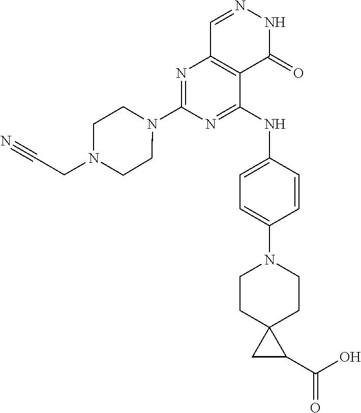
N1=C(NC2=CC=C(N3CCC4(CC3)CC4C(O)=O)C=C2)C2=C(N=C1N1CCN(CC#N)CC1)C=NNC2=O
